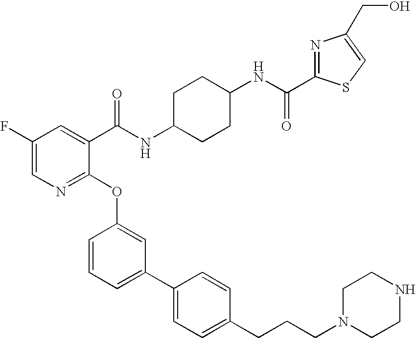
C(NC1CCC(NC(C2=CC(F)=CN=C2OC2=CC(C3=CC=C(CCCN4CCNCC4)C=C3)=CC=C2)=O)CC1)(=O)C1=NC(CO)=CS1
